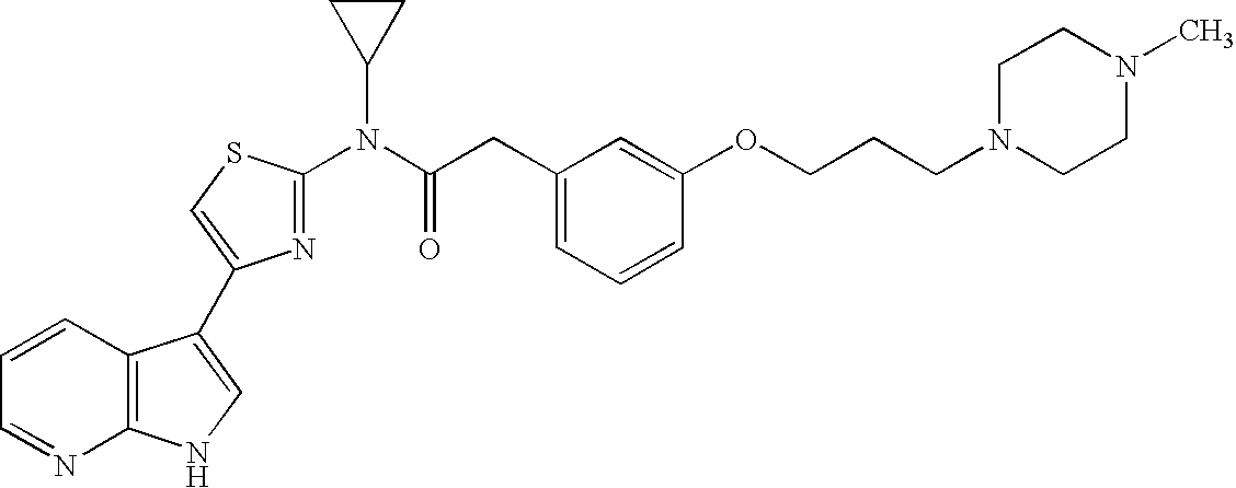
C1=CC2=C(N=C1)NC=C2C1=CSC(N(C(CC2=CC=CC(OCCCN3CCN(C)CC3)=C2)=O)C2CC2)=N1
